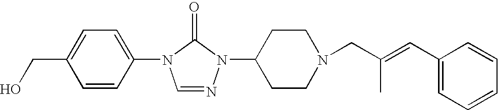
C1=CC(N2C=NN(C3CCN(CC(=CC4=CC=CC=C4)C)CC3)C2=O)=CC=C1CO
